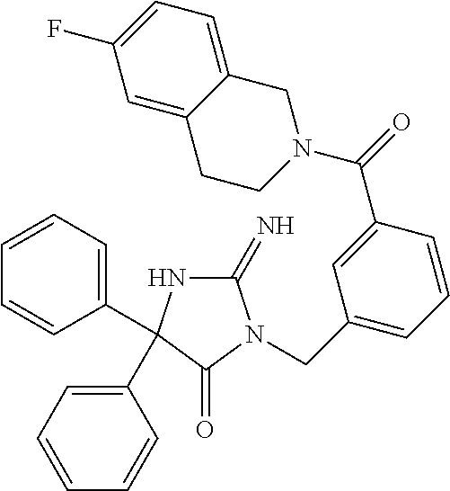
C1(=N)NC(C2=CC=CC=C2)(C2=CC=CC=C2)C(=O)N1CC1=CC=CC(C(=O)N2CC3=CC=C(F)C=C3CC2)=C1
